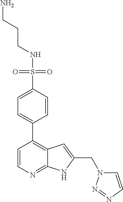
N(S(=O)(=O)C1=CC=C(C2=C3C(=NC=C2)NC(CN2C=CN=N2)=C3)C=C1)CCCN
